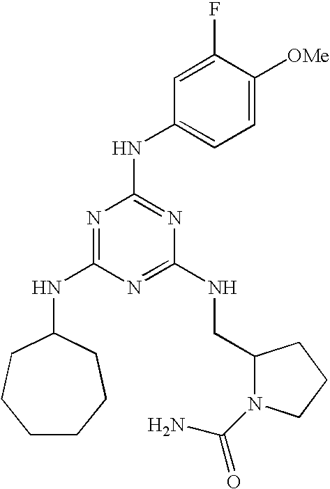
C1CCCC(NC2=NC(NC3=CC=C([OMe])C(F)=C3)=NC(NCC3N(C(N)=O)CCC3)=N2)CC1
